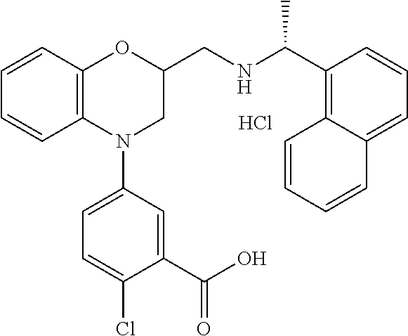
C1=CC2=C(C=C1)N(C1=CC=C(Cl)C(C(O)=O)=C1)CC(CNC(C1=C3C(=CC=C1)C=CC=C3)C)O2.Cl
